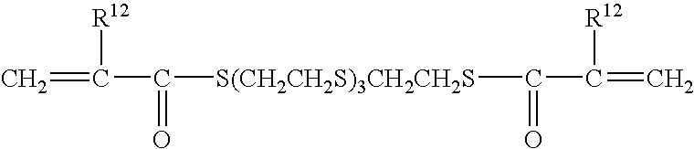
C=C(C(=O)[S(CH2CH2S)3CH2CH2S]C(C(=C)[R12])=O)[R12]
